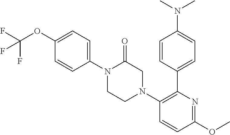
C1=CC(N2CCN(C3=C(C4=CC=C(N(C)C)C=C4)N=C(OC)C=C3)CC2=O)=CC=C1OC(F)(F)F
